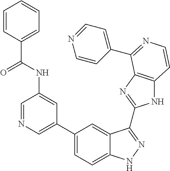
C1(C2=CN=CC(NC(=O)C3=CC=CC=C3)=C2)=CC=C2C(=C1)C(C1=NC3=C(N1)C=CN=C3C1=CC=NC=C1)=NN2
